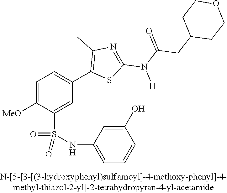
C1=C([OMe])C(S(NC2=CC=CC(O)=C2)(=O)=O)=CC(C2=C(C)N=C(N(C(CC3CCOCC3)=O)[H])S2)=C1
